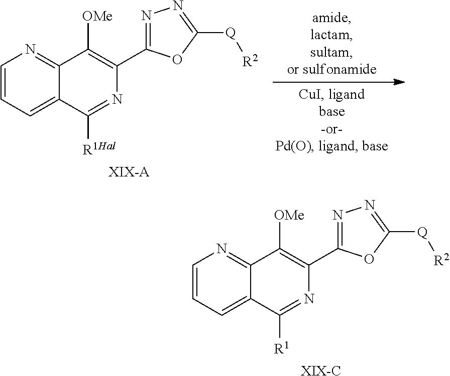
C1=CC=C2C(=N1)C([OMe])=C(C1=NN=C([Q][R2])O1)N=C2[R1].[XIX-C].C1=CC=C2C(=N1)C([OMe])=C(C1=NN=C([Q][R2])O1)N=C2[R1Hal].[XIX-A]
